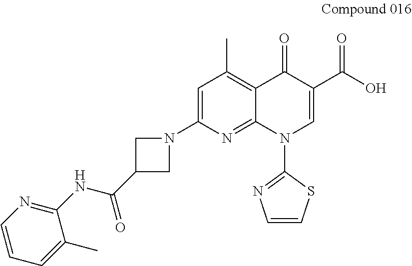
C12=C(C)C=C(N3CC(C(=O)NC4=NC=CC=C4C)C3)N=C1N(C1=NC=CS1)C=C(C(=O)O)C2=O
